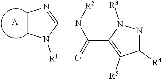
C1CN=C(N([R2])C(=O)C2=C([R5])C([R4])=NN2[R3])N1[R1].[A]
